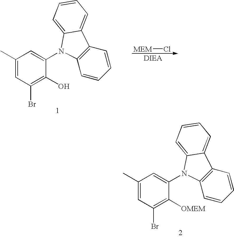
C1(Br)=C(O)C(N2C3=C(C=CC=C3)C3=CC=CC=C32)=CC(C)=C1.[MEM]Cl.C1(Br)=C([OMEM])C(N2C3=C(C=CC=C3)C3=CC=CC=C32)=CC(C)=C1
